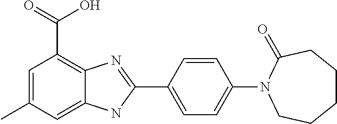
C1=C(C)C=C2C(=C1C(=O)O)N=C(C1=CC=C(N3CCCCCC3=O)C=C1)N2
